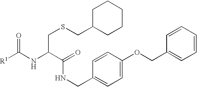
[R1]C(NC(C(=O)NCC1=CC=C(OCC2=CC=CC=C2)C=C1)CSCC1CCCCC1)=O
